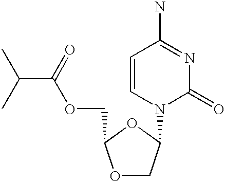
C(C(=O)OCC1OCC(N2C(=O)N=C(N)C=C2)O1)(C)C
